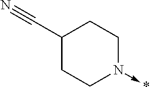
C1(C#N)CCN(->*)CC1
